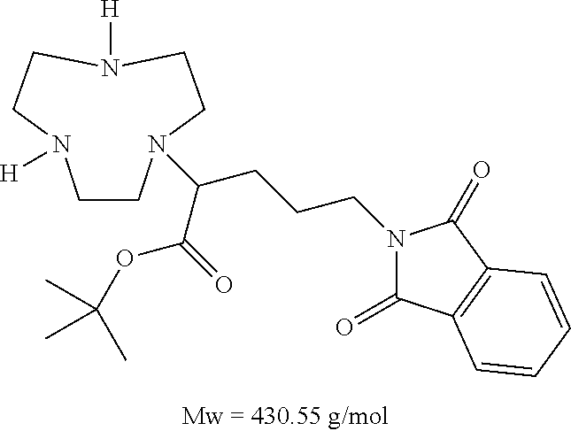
C1CN(C(CCCN2C(=O)C3=C(C2=O)C=CC=C3)C(=O)OC(C)(C)C)CCN([H])CCN1[H]
